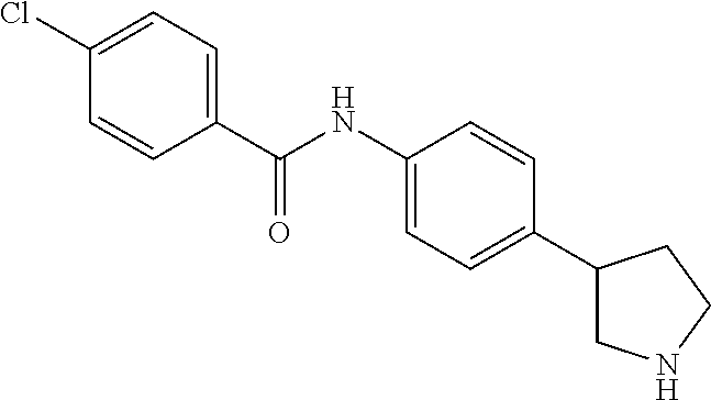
C1(C(NC2=CC=C(C3CNCC3)C=C2)=O)=CC=C(Cl)C=C1
